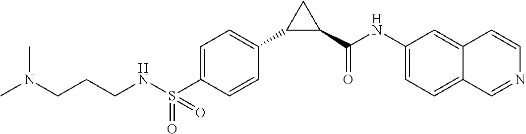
C(CCN(C)C)NS(C1=CC=C(C2C(C(NC3=CC=C4C(=C3)C=CN=C4)=O)C2)C=C1)(=O)=O
